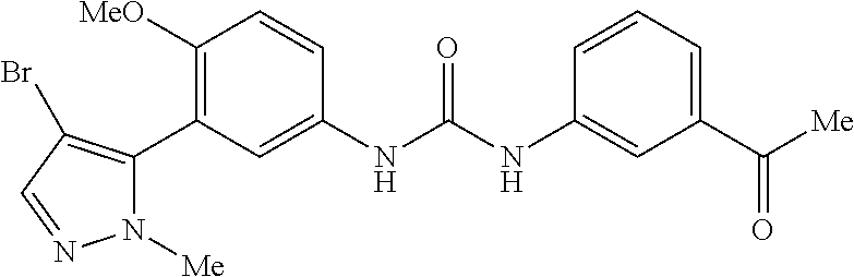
C1([MeO])=C(C2=C(Br)C=NN2[Me])C=C(NC(NC2=CC(C([Me])=O)=CC=C2)=O)C=C1
